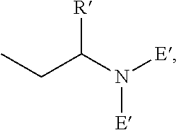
[R]C(N([E])[E])CC
